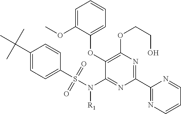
C1(C(C)(C)C)=CC=C(S(N([R1])C2=NC(C3=NC=CC=N3)=NC(OCCO)=C2OC2=CC=CC=C2OC)(=O)=O)C=C1
